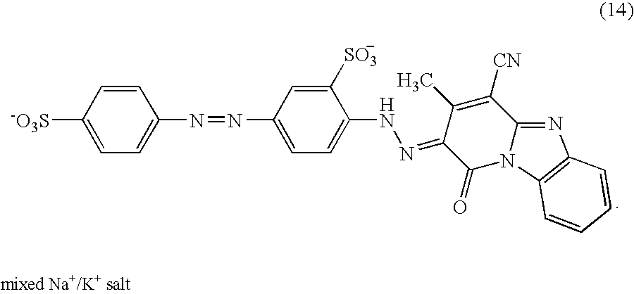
[-O3S]C1=CC=C(N=NC2=CC=C(NN=C3C(=O)N4C(=NC5=C4C=CC=C5)C([CN])=C3C)C([SO3])=C2)C=C1
